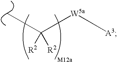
[R2]C([R2])(C)[W5a][A3]
